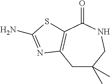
NC1=NC2=C(C(=O)NCC(C)(C)C2)S1
